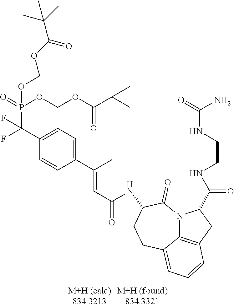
C1(C(F)(P(=O)(OCOC(=O)C(C)(C)C)OCOC(C(C)(C)C)=O)F)=CC=C(C(C)=CC(=O)NC2C(=O)N3C4=C(CC3C(=O)NCCNC(N)=O)C=CC=C4CC2)C=C1
